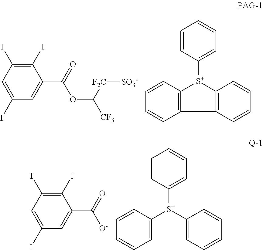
C12=C([S+](C3=CC=CC=C3)C3=C1C=CC=C3)C=CC=C2.C1(I)=C(I)C=C(I)C=C1C(=O)OC([CF3])[F2C][SO3-].C1=C([S+](C2=CC=CC=C2)C2=CC=CC=C2)C=CC=C1.C1(I)=C(I)C=C(I)C=C1C(=O)[O-]
